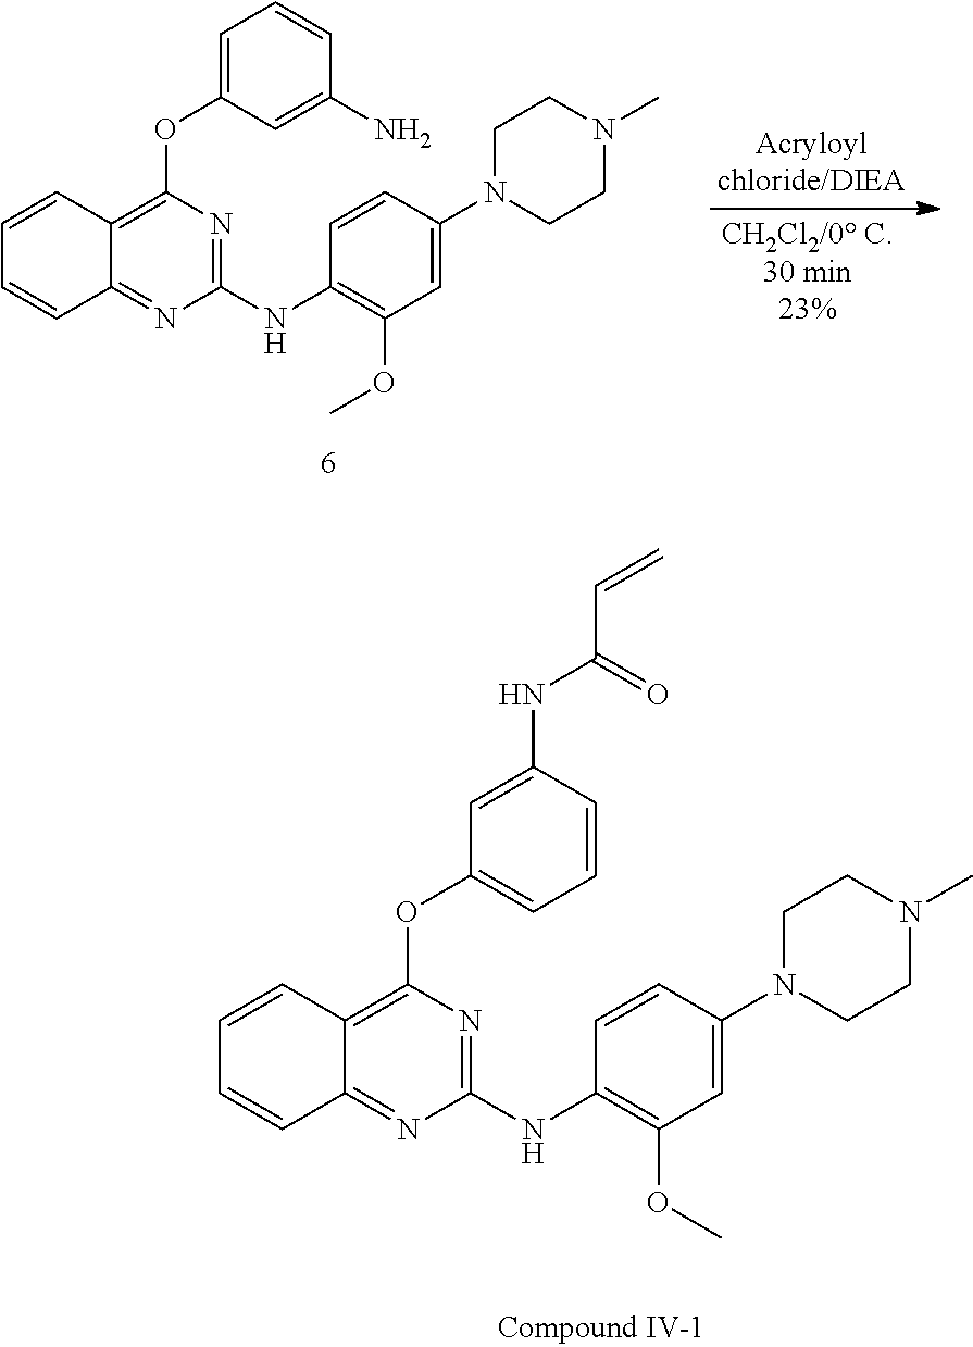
C1(NC2=C(OC)C=C(N3CCN(C)CC3)C=C2)=NC(OC2=CC=CC(N)=C2)=C2C(=N1)C=CC=C2.C1(NC2=C(OC)C=C(N3CCN(C)CC3)C=C2)=NC(OC2=CC=CC(NC(C=C)=O)=C2)=C2C(=N1)C=CC=C2
